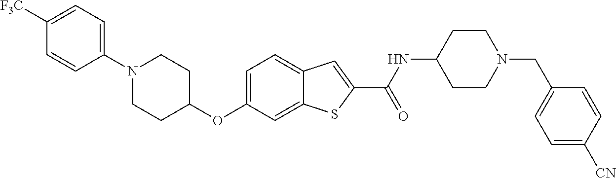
C1=C2C(=CC=C1OC1CCN(C3=CC=C([F3C])C=C3)CC1)C=C(C(=O)NC1CCN(CC3=CC=C([CN])C=C3)CC1)S2
